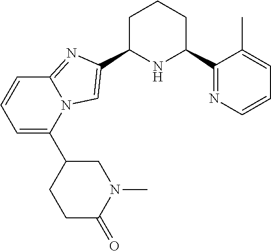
C1C(C2=CN3C(=N2)C=CC=C3C2CCC(=O)N(C)C2)NC(C2=NC=CC=C2C)CC1
